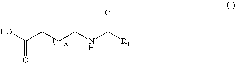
OC(CCCNC([R1])=O)=O
